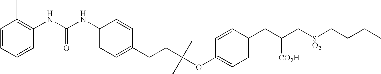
C(C(C[SO2]CCCC)[CO2H])C1=CC=C(OC(C)(C)CCC2=CC=C(NC(NC3=C(C)C=CC=C3)=O)C=C2)C=C1
